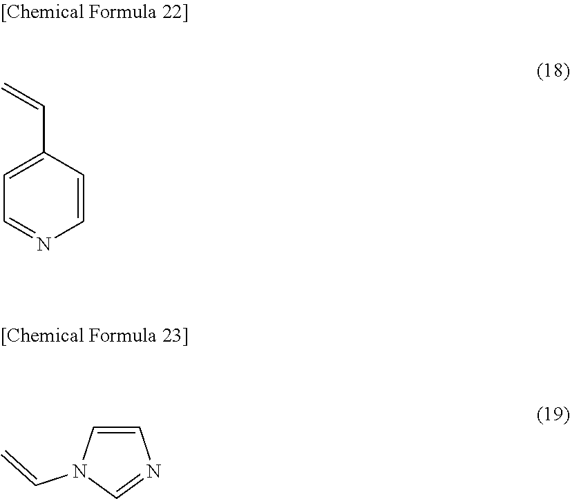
C1=CN(C=C)C=N1.C1=CC(C=C)=CC=N1
